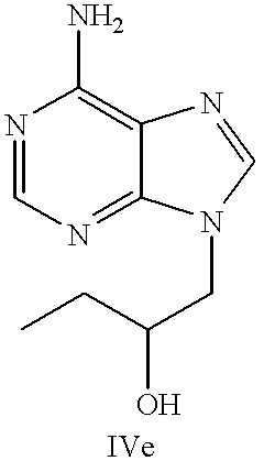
N1=CN=C2C(=C1N)N=CN2CC(CC)O
